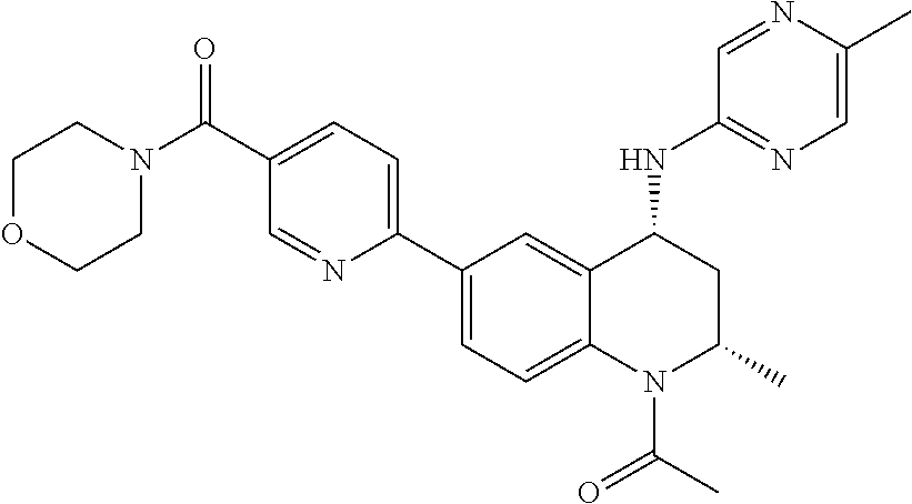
C1(C2=CC=C3C(=C2)C(NC2=NC=C(C)N=C2)CC(C)N3C(C)=O)=CC=C(C(N2CCOCC2)=O)C=N1
